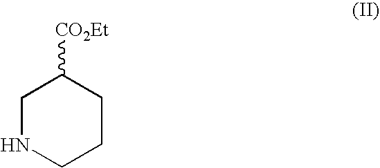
C1NCCCC1[CO2Et]
